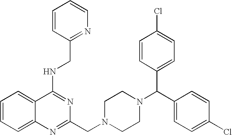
C1=CC=C2C(=C1)C(NCC1=NC=CC=C1)=NC(CN1CCN(C(C3=CC=C(Cl)C=C3)C3=CC=C(Cl)C=C3)CC1)=N2
